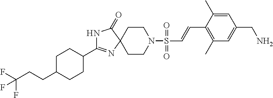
C1C(C2=NC3(CCN(S(=O)(=O)C=CC4=C(C)C=C(CN)C=C4C)CC3)C(=O)N2)CCC(CCC(F)(F)F)C1
